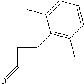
C1(=O)CC(C2=C(C)C=CC=C2C)C1
